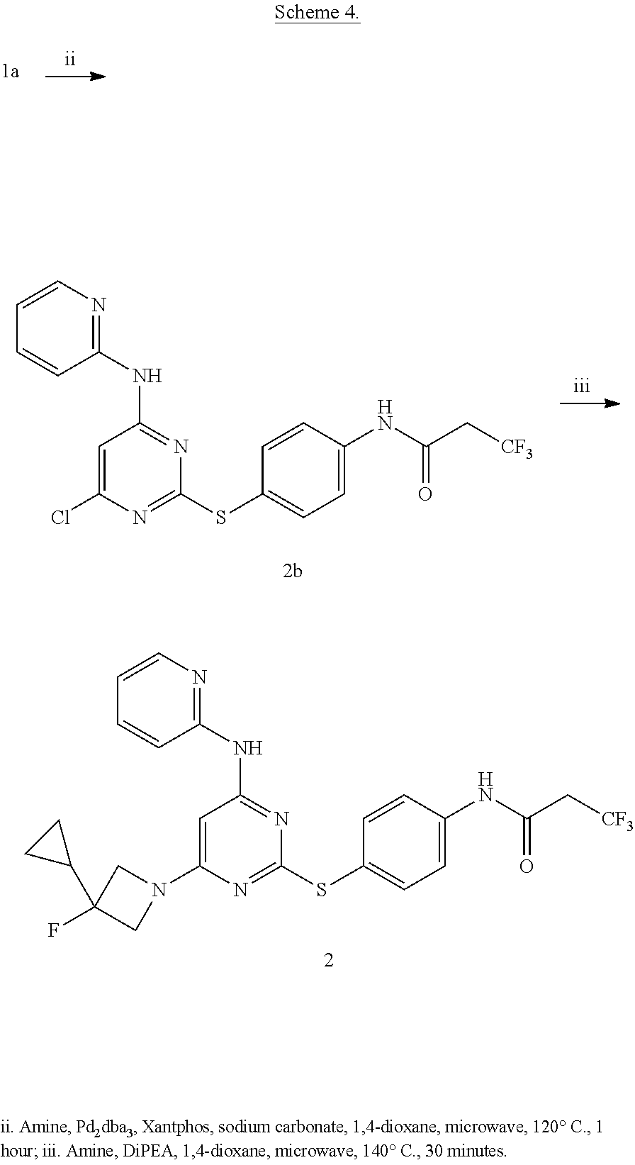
C1=C(Cl)N=C(SC2=CC=C(NC(C[CF3])=O)C=C2)N=C1NC1=NC=CC=C1.C1=C(N2CC(F)(C3CC3)C2)N=C(SC2=CC=C(NC(C[CF3])=O)C=C2)N=C1NC1=NC=CC=C1
